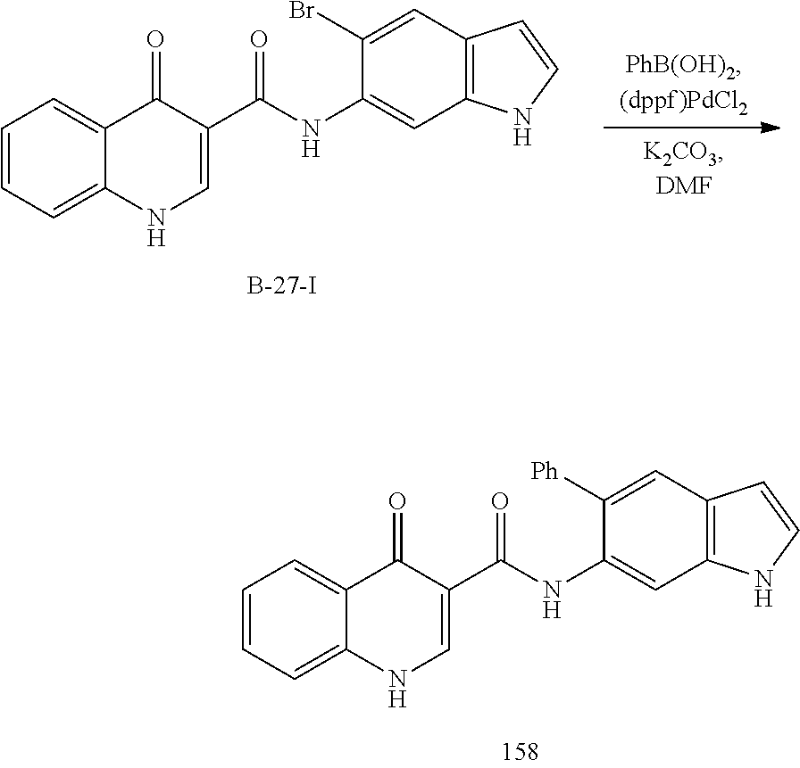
C1=CC=C2C(=C1)C(=O)C(C(NC1=CC3=C(C=C1Br)C=CN3)=O)=CN2.C1=CC=C2C(=C1)C(=O)C(C(NC1=CC3=C(C=C1[Ph])C=CN3)=O)=CN2
